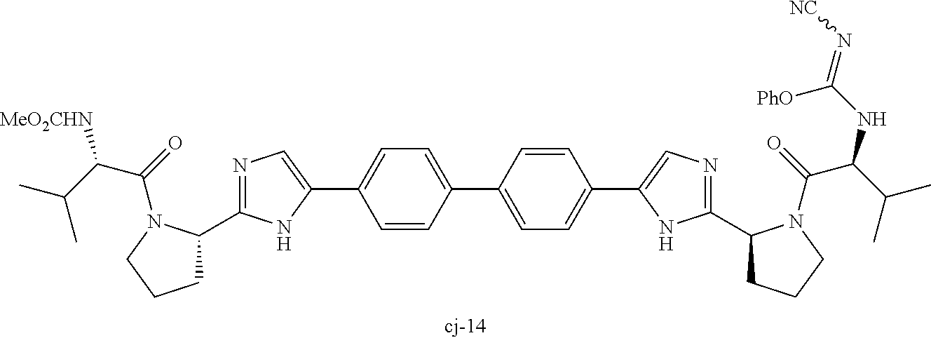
C1C(C2=NC=C(C3=CC=C(C4=CC=C(C5=CN=C(C6CCCN6C(C(C(C)C)NC([PhO])=N[NC])=O)N5)C=C4)C=C3)N2)N(C(C(C(C)C)[MeO2CHN])=O)CC1
